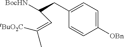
C1=C([OBn])C=CC(CC([BocHN])C=C([tBuO2C])C)=C1
